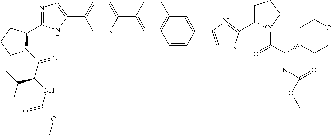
N1(C(C(NC(=O)OC)C(C)C)=O)C(C2=NC=C(C3=CC=C(C4=CC5=C(C=C4)C=C(C4=CNC(C6CCCN6C(C(NC(=O)OC)C6CCOCC6)=O)=N4)C=C5)N=C3)N2)CCC1
